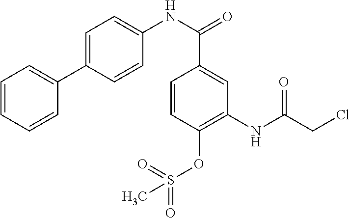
C1=CC=CC(C2=CC=C(NC(=O)C3=CC(NC(CCl)=O)=C(OS(C)(=O)=O)C=C3)C=C2)=C1
